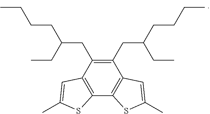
C1(CC(CCCC)CC)=C(CC(CCCC)CC)C2=C(C3=C1C=C(C)S3)SC(C)=C2
